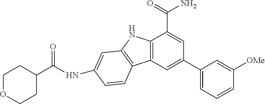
C12=C(C=C(C3=CC=CC([OMe])=C3)C=C1C(=O)N)C1=C(N2)C=C(NC(C2CCOCC2)=O)C=C1
